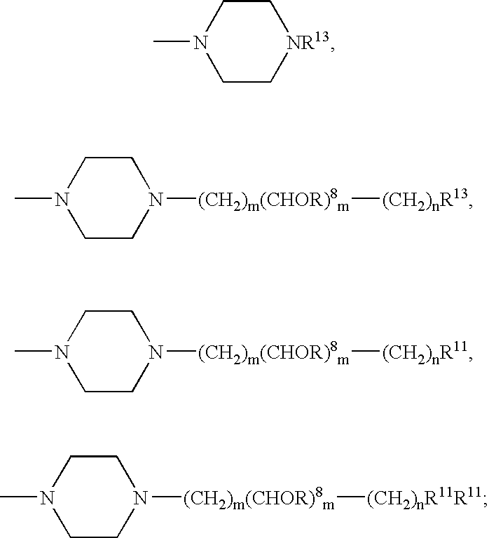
CN1CC[NR13]CC1.CN1CCN([(CH2)m(CHOR)8m][(CH2)nR13])CC1.CN1CCN([(CH2)m(CHOR)8m][(CH2)nR11])CC1.CN1CCN([(CH2)m(CHOR)8m][(CH2)nR11R11])CC1
